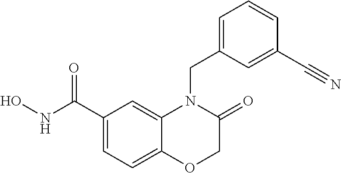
C1(C(NO)=O)=CC=C2C(=C1)N(CC1=CC=CC(C#N)=C1)C(=O)CO2
